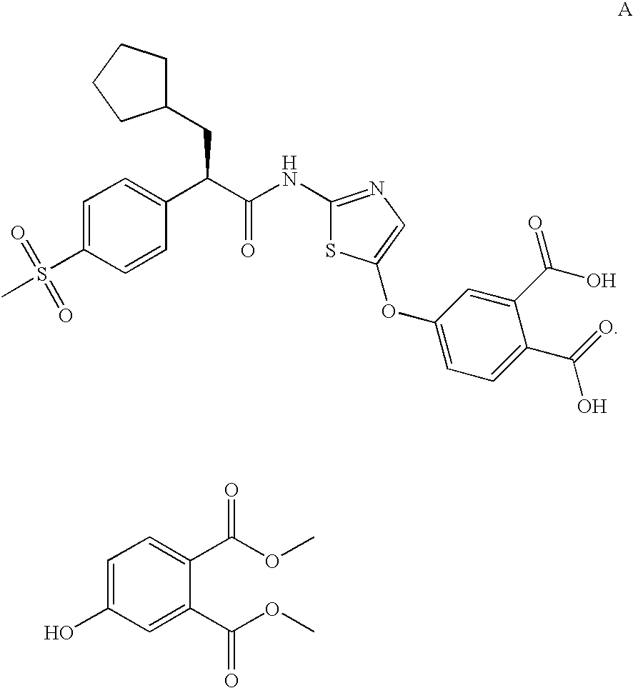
C1=C(S(C)(=O)=O)C=CC(C(C(=O)NC2=NC=C(OC3=CC=C(C(=O)O)C(C(=O)O)=C3)S2)CC2CCCC2)=C1.C1=C(O)C=C(C(OC)=O)C(C(OC)=O)=C1
